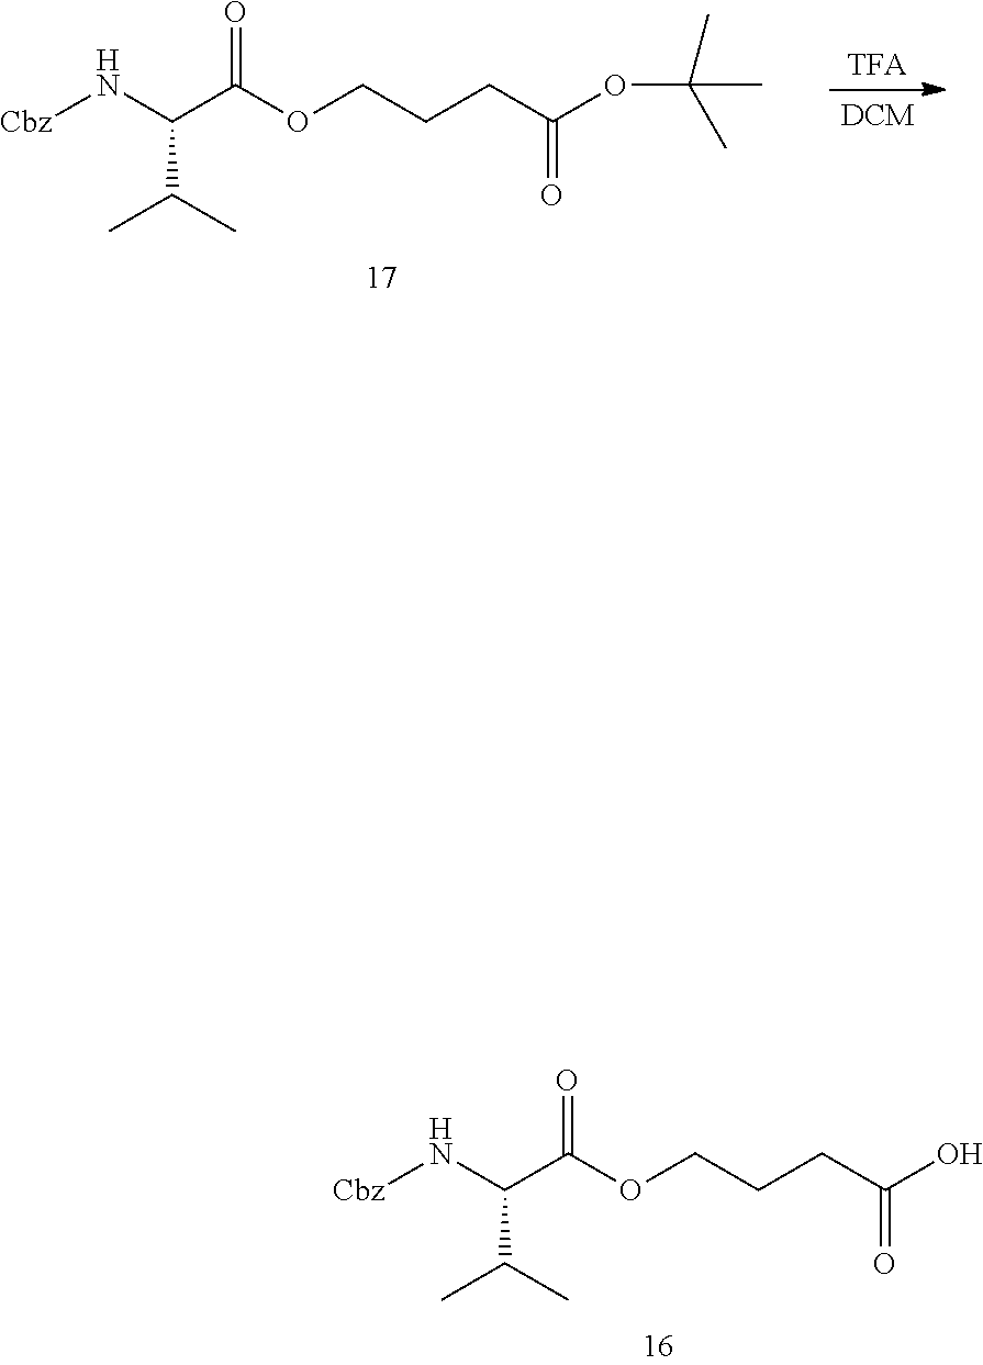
C(C(N[Cbz])C(C)C)(=O)OCCCC(OC(C)(C)C)=O.[DCM].[TFA].C(C(N[Cbz])C(C)C)(=O)OCCCC(O)=O
